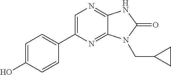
C1=C(O)C=CC(C2=CN=C3C(=N2)N(CC2CC2)C(=O)N3)=C1
